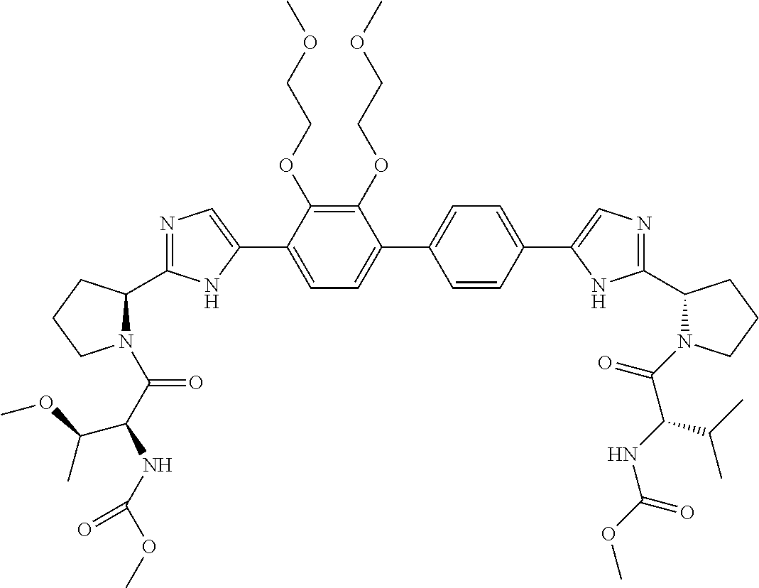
C1(OCCOC)=C(OCCOC)C(C2=CN=C(C3N(C(C(NC(OC)=O)C(OC)C)=O)CCC3)N2)=CC=C1C1=CC=C(C2=CN=C(C3N(C(=O)C(NC(OC)=O)C(C)C)CCC3)N2)C=C1
